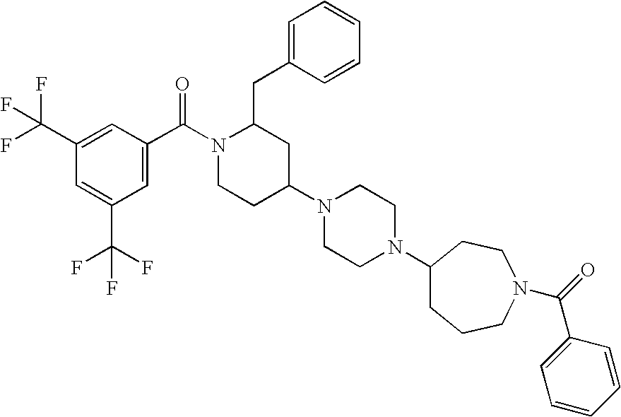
C1(C(F)(F)F)=CC(C(N2CCC(N3CCN(C4CCCN(C(=O)C5=CC=CC=C5)CC4)CC3)CC2CC2=CC=CC=C2)=O)=CC(C(F)(F)F)=C1
